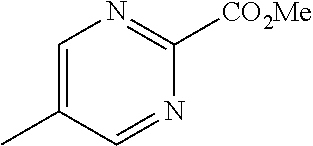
C1=C(C)C=NC([CO2Me])=N1
